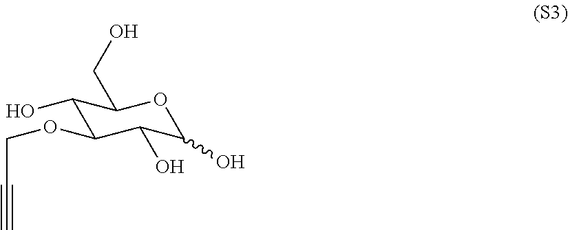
C1(O)C(OCC#C)C(O)C(O)OC1CO
